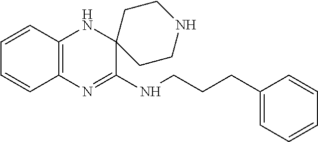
C12=C(N=C(NCCCC3=CC=CC=C3)C3(N1)CCNCC3)C=CC=C2
